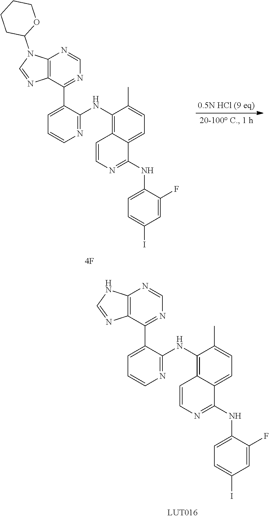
C12=C(C(C3=CC=CN=C3NC3=C4C(=CC=C3C)C(NC3=CC=C(I)C=C3F)=NC=C4)=NC=N1)N=CN2C1OCCCC1.C12=C(C(C3=CC=CN=C3NC3=C4C(=CC=C3C)C(NC3=CC=C(I)C=C3F)=NC=C4)=NC=N1)N=CN2
